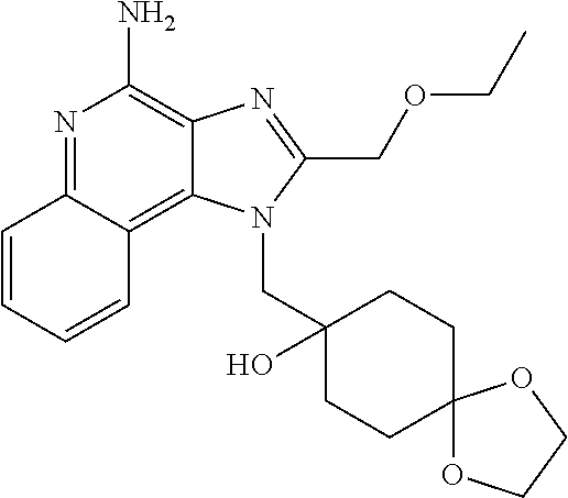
C12=C3C=CC=CC3=NC(N)=C1N=C(COCC)N2CC1(O)CCC2(CC1)OCCO2
